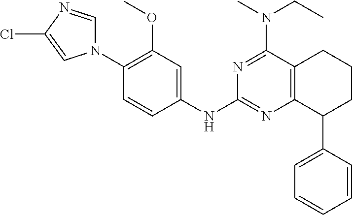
C1(OC)=C(N2C=NC(Cl)=C2)C=CC(NC2=NC3=C(C(N(C)CC)=N2)CCCC3C2=CC=CC=C2)=C1
